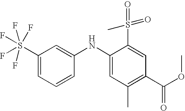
C1=C(S(F)(F)(F)(F)F)C=C(NC2=CC(C)=C(C(=O)OC)C=C2S(=O)(=O)C)C=C1
